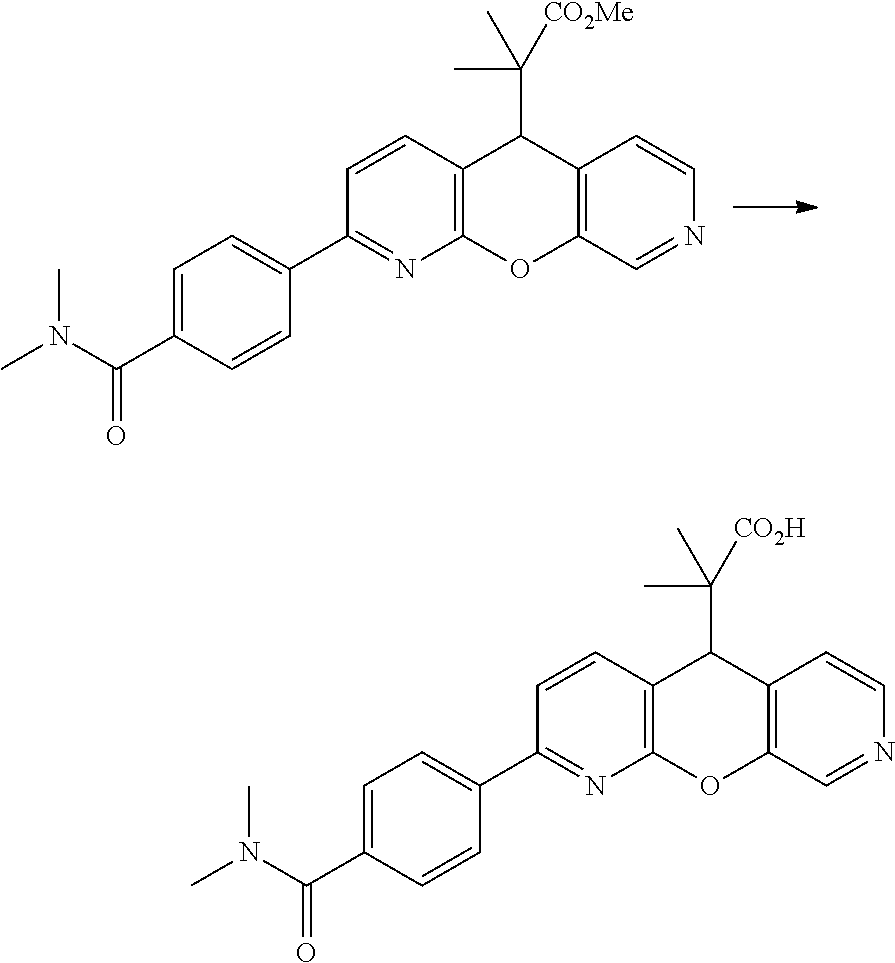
N(C(C1=CC=C(C2=NC3=C(C=C2)C(C(C)(C)[CO2Me])C2=C(O3)C=NC=C2)C=C1)=O)(C)C.N(C(C1=CC=C(C2=NC3=C(C=C2)C(C(C)([CO2H])C)C2=C(O3)C=NC=C2)C=C1)=O)(C)C
